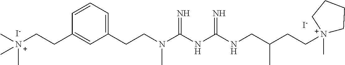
C(NC(NCC(CC[N+]1(C)CCCC1)C)=N)(=N)N(CCC1=CC=CC(CC[N+](C)(C)C)=C1)C.[I-].[I-]
